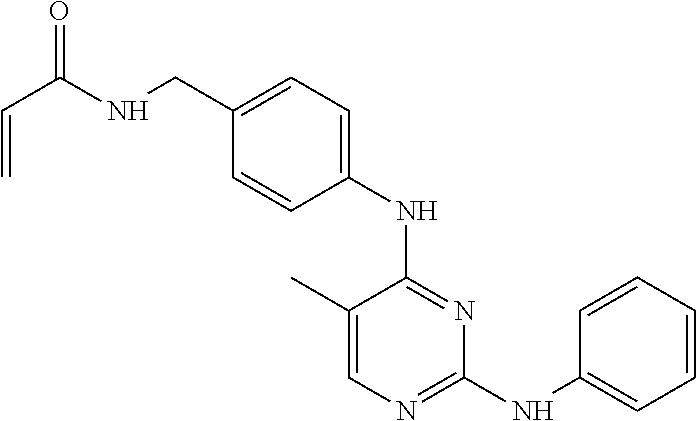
N(C1=NC(NC2=CC=CC=C2)=NC=C1C)C1=CC=C(CNC(C=C)=O)C=C1
